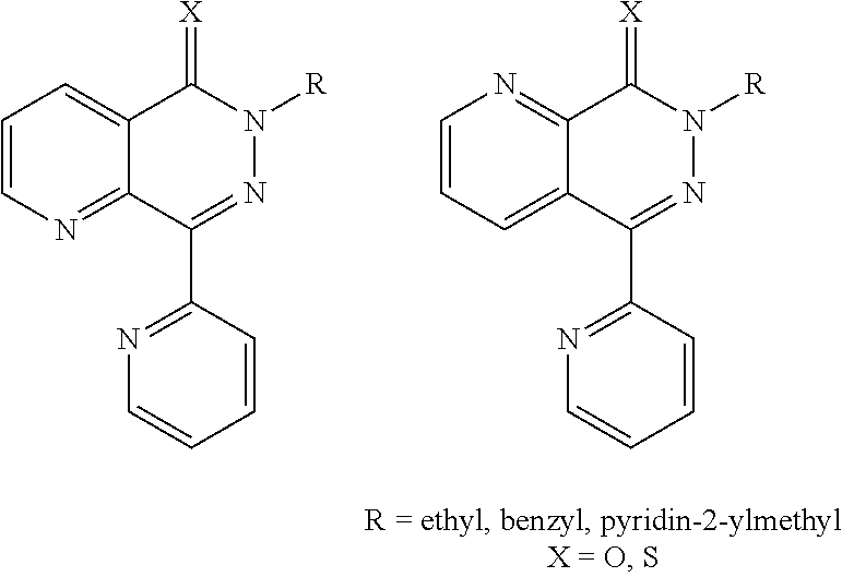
C1=CC=C2C(=N1)C(=[X])N([R])N=C2C1=NC=CC=C1.C1=CN=C2C(=C1)C(=[X])N([R])N=C2C1=NC=CC=C1
